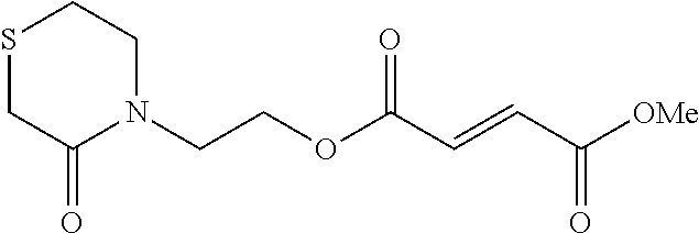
C(COC(C=CC([OMe])=O)=O)N1CCSCC1=O
